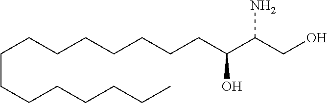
C(CCCCCCC)CCCCCCCC(C(CO)N)O
